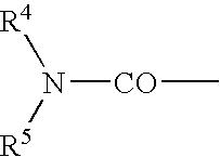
N([CO]C)([R5])[R4]
